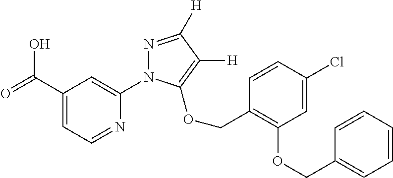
C1(C(=O)O)=CC=NC(N2N=C([H])C([H])=C2OCC2=C(OCC3=CC=CC=C3)C=C(Cl)C=C2)=C1
